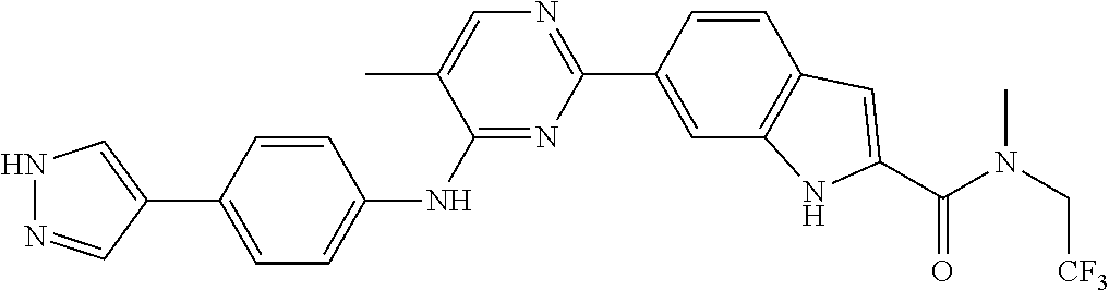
N1N=CC(C2=CC=C(NC3=NC(C4=CC5=C(C=C4)C=C(C(N(C[CF3])C)=O)N5)=NC=C3C)C=C2)=C1
